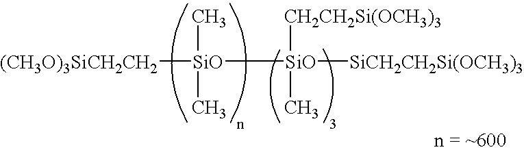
[SiO]([SiO]([SiCH2CH2Si(OCH3)3])(C)[CH2CH2Si(OCH3)3])([(CH3O)3SiCH2CH2])(C)C
